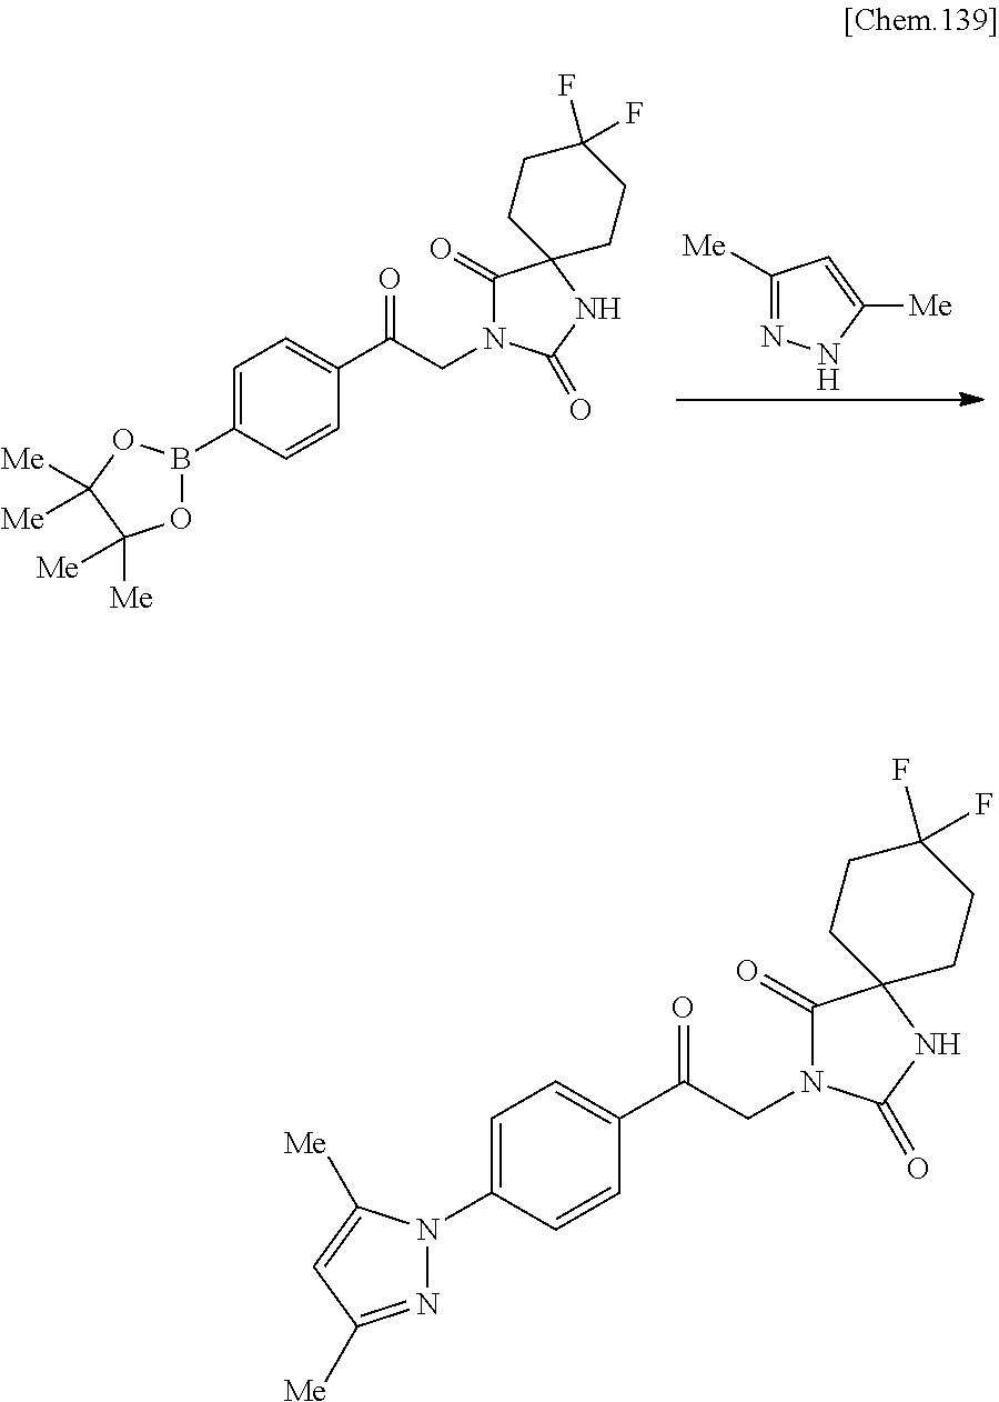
C1([Me])=NNC([Me])=C1.C1=CC(C(CN2C(=O)C3(NC2=O)CCC(F)(F)CC3)=O)=CC=C1B1OC([Me])([Me])C([Me])([Me])O1.C1=CC(C(CN2C(=O)C3(NC2=O)CCC(F)(F)CC3)=O)=CC=C1N1N=C([Me])C=C1[Me]
